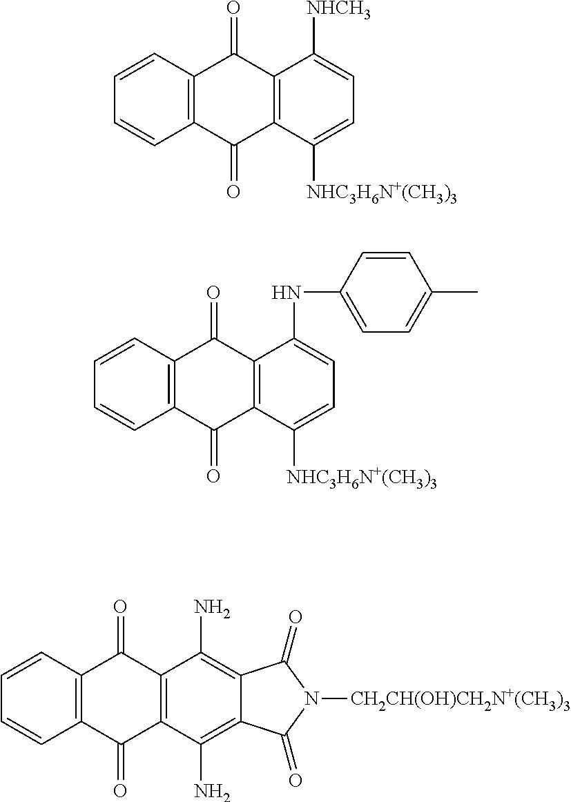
C1=CC2=C(C=C1)C(=O)C1=C(C2=O)C([NHC3H6N+(CH3)3])=CC=C1[NHCH3].C1=CC2=C(C=C1)C(=O)C1=C(C2=O)C([NHC3H6N+(CH3)3])=CC=C1NC1=CC=C(C)C=C1.C1=CC2=C(C=C1)C(=O)C1=C(C2=O)C(N)=C2C(=C1N)C(=O)N([CH2CH(OH)CH2N+(CH3)3])C2=O
